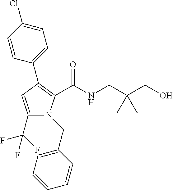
C1(C2=C(C(=O)NCC(CO)(C)C)N(CC3=CC=CC=C3)C(C(F)(F)F)=C2)=CC=C(Cl)C=C1
